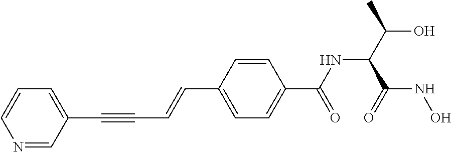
C(C1=CC=C(C(NC(C(O)C)C(NO)=O)=O)C=C1)=CC#CC1=CC=CN=C1
